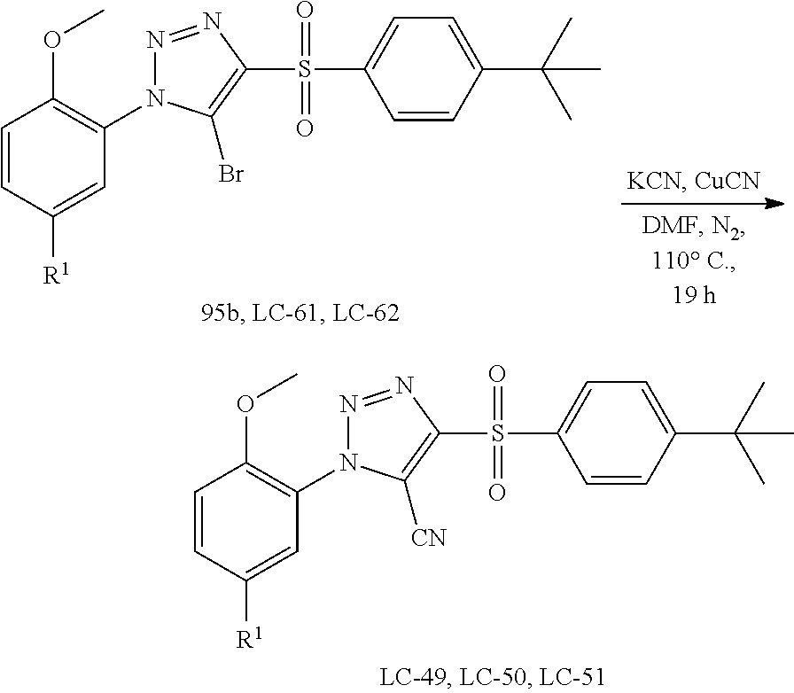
C1=CC([R1])=CC(N2N=NC(S(C3=CC=C(C(C)(C)C)C=C3)(=O)=O)=C2Br)=C1OC.C1=CC([R1])=CC(N2N=NC(S(C3=CC=C(C(C)(C)C)C=C3)(=O)=O)=C2[CN])=C1OC
